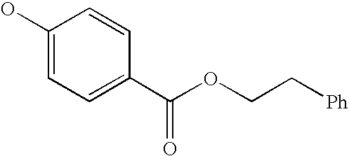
C1(O)=CC=C(C(OCC[Ph])=O)C=C1
